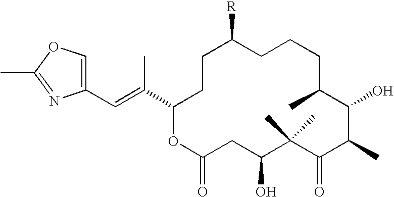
C1(C=C(C2OC(=O)CC(O)C(C)(C)C(=O)C(C)C(O)C(C)CCCC([R])CC2)C)=COC(C)=N1
